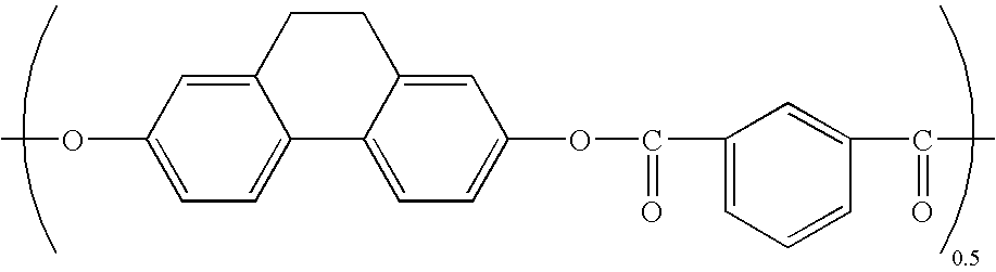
C1(OC)=CC=C2C(=C1)CCC1=CC(OC(=O)C3=CC=CC(C(C)=O)=C3)=CC=C21
